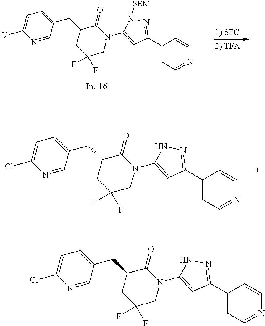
C1(C2=NN([SEM])C(N3C(=O)C(CC4=CC=C(Cl)N=C4)CC(F)(F)C3)=C2)=CC=NC=C1.C1(C2=NNC(N3C(=O)C(CC4=CC=C(Cl)N=C4)CC(F)(F)C3)=C2)=CC=NC=C1.C1(C2=NNC(N3C(=O)C(CC4=CC=C(Cl)N=C4)CC(F)(F)C3)=C2)=CC=NC=C1
